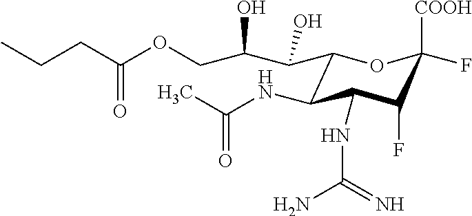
C1(C(O)C(O)COC(CCC)=O)C(NC(C)=O)C(NC(=N)N)C(F)C([COOH])(F)O1
